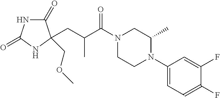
C1(=O)NC(=O)NC1(CC(C(N1CCN(C2=CC=C(F)C(F)=C2)C(C)C1)=O)C)COC
